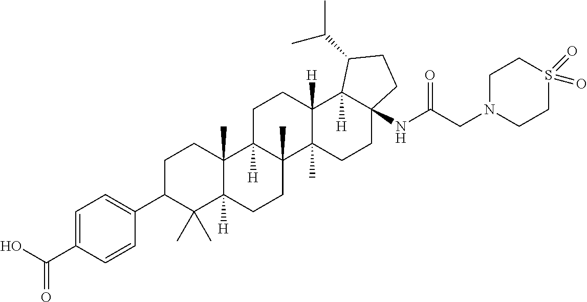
C1=C(C(O)=O)C=CC(C2C(C)(C)C3([H])C(C)(CC2)C2([H])C(C)(CC3)C3(C)C([H])(CC2)C2([H])C(NC(CN4CCS(=O)(=O)CC4)=O)(CC3)CCC2C(C)C)=C1
